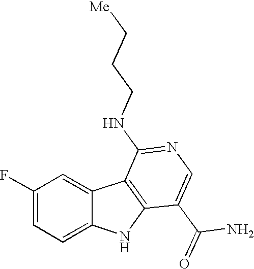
C1(F)=CC=C2C(=C1)C1=C(N2)C(C(=O)N)=CN=C1NCCC[Me]
